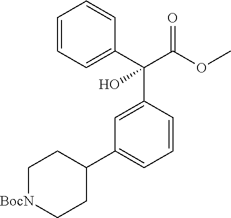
C1=CC=C(C(C(OC)=O)(O)C2=CC(C3CC[BocN]CC3)=CC=C2)C=C1
